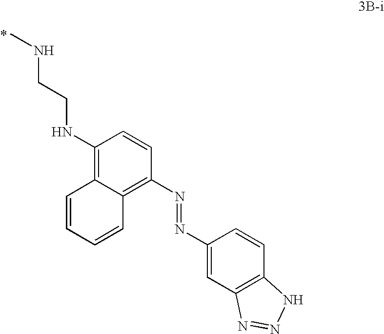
C1(N=NC2=C3C(=C(NCCNC)C=C2)C=CC=C3)=CC2=C(C=C1)NN=N2
